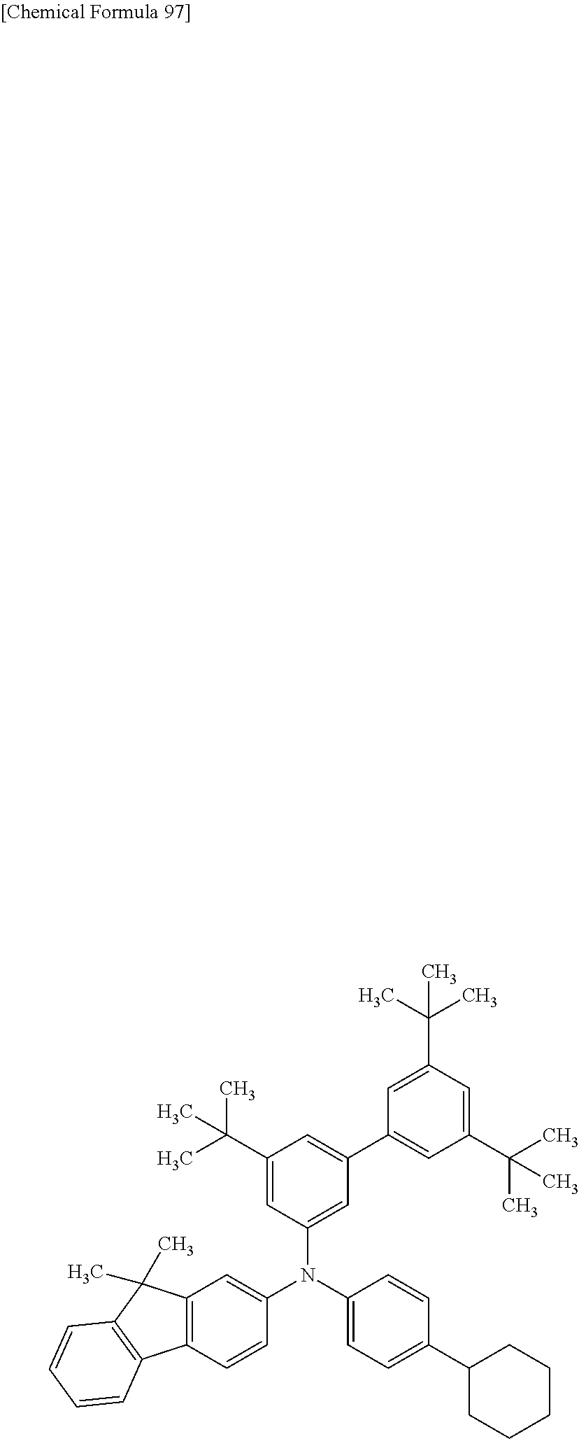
C12=C(C=CC(N(C3=CC=C(C4CCCCC4)C=C3)C3=CC(C4=CC(C(C)(C)C)=CC(C(C)(C)C)=C4)=CC(C(C)(C)C)=C3)=C1)C1=C(C2(C)C)C=CC=C1
